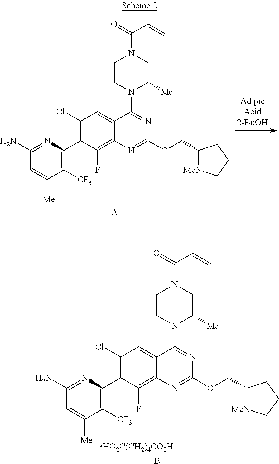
C1(Cl)=C(C2=C([CF3])C([Me])=CC(N)=N2)C(F)=C2C(=C1)C(N1C([Me])CN(C(=O)C=C)CC1)=NC(OCC1[MeN]CCC1)=N2.[HO2C(CH2)4CO2H].B.C1(Cl)=C(C2=C([CF3])C([Me])=CC(N)=N2)C(F)=C2C(=C1)C(N1C([Me])CN(C(=O)C=C)CC1)=NC(OCC1[MeN]CCC1)=N2.[A]
